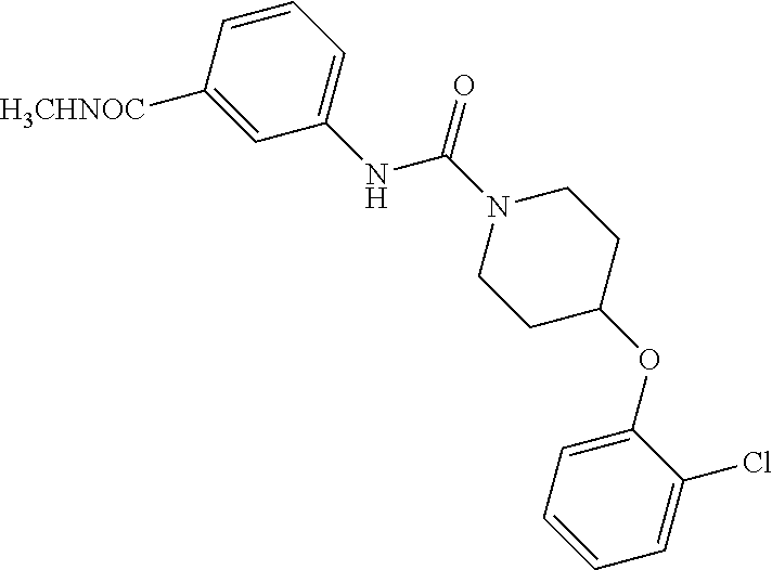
C1=CC([H3CHNOC])=CC(NC(N2CCC(OC3=CC=CC=C3Cl)CC2)=O)=C1
